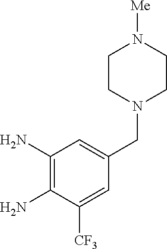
C1(N)=C(N)C([CF3])=CC(CN2CCN([Me])CC2)=C1
